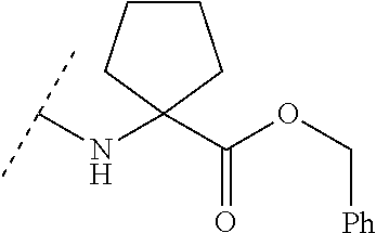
C(NC1(C(OC[Ph])=O)CCCC1)(C)C
